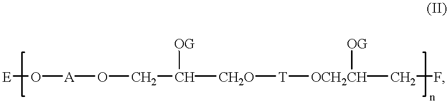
[E]O[A]OCC([CH2O][T][OCH2CH](CF)[OG])[OG]
